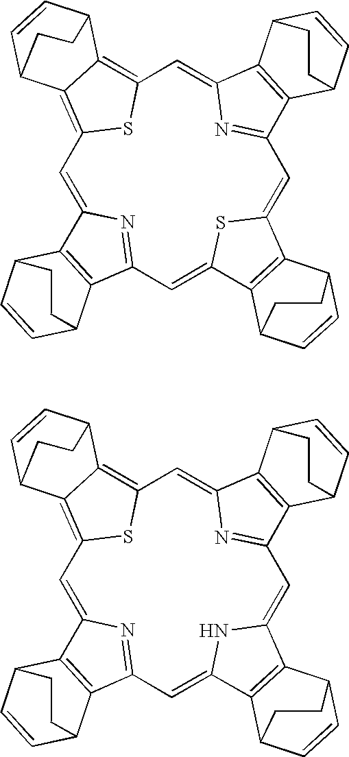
C1=C2N=C(C=C3SC(=CC4=NC(=CC5=C6C(=C1S5)C1C=CC6CC1)C1=C4C4C=CC1CC4)C1=C3C3C=CC1CC3)C1=C2C2C=CC1CC2.C1=C2N=C(C=C3NC(=CC4=NC(=CC5=C6C(=C1S5)C1C=CC6CC1)C1=C4C4C=CC1CC4)C1=C3C3C=CC1CC3)C1=C2C2C=CC1CC2
